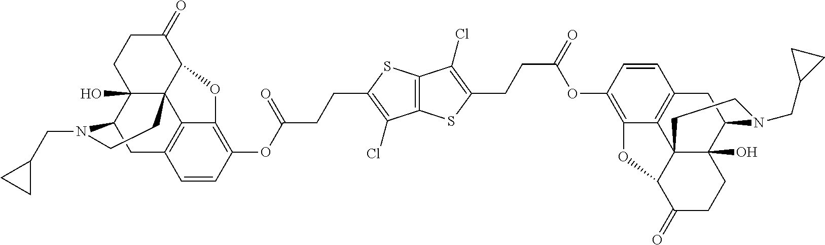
C12(O)C34C(C(=O)CC1)OC1=C(OC(CCC5=C(Cl)C6=C(S5)C(Cl)=C(CCC(OC5=C7C8=C(C=C5)CC5C9(O)C8(C(C(=O)CC9)O7)CCN5CC5CC5)=O)S6)=O)C=CC(=C31)CC2N(CC1CC1)CC4
